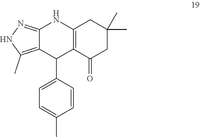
C1(C)(C)CC(=O)C2=C(C1)NC1=NNC(C)=C1C2C1=CC=C(C)C=C1
